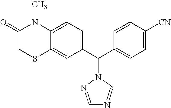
C12=CC(C(C3=CC=C([CN])C=C3)N3C=NC=N3)=CC=C1N(C)C(=O)CS2
